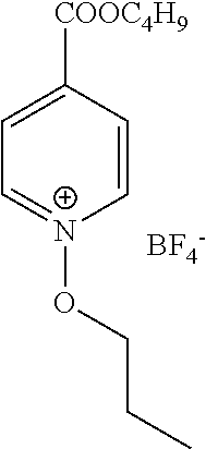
[BF4-].C1([COOC4H9])=CC=[N+](OCCC)C=C1
